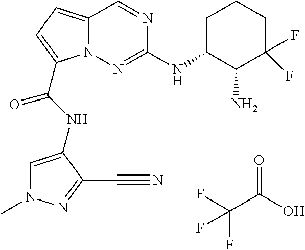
O=C(O)C(F)(F)F.N1=CC2=CC=C(C(NC3=CN(C)N=C3C#N)=O)N2N=C1NC1C(N)C(F)(F)CCC1
